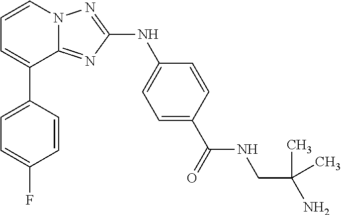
C1=CN2C(=NC(NC3=CC=C(C(=O)NCC(N)(C)C)C=C3)=N2)C(C2=CC=C(F)C=C2)=C1
